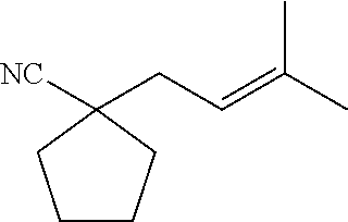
[NC]C1(CC=C(C)C)CCCC1
